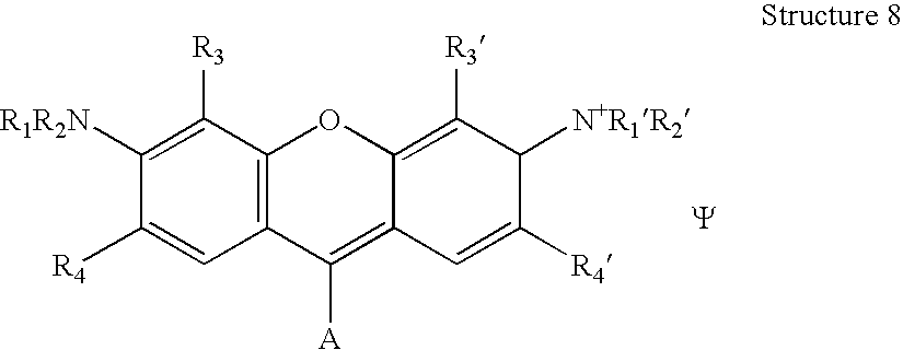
C1=C([R4])C([R1R2N])=C([R3])C2=C1C([A])=C1C(=C([R3])C([N+R1R2])C([R4])=C1)O2.[Y]
